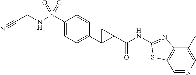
C(NS(C1=CC=C(C2C(C(NC3=NC4=C(C=NC=C4C)S3)=O)C2)C=C1)(=O)=O)C#N
